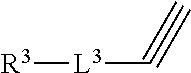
[R3][L3]C#C
